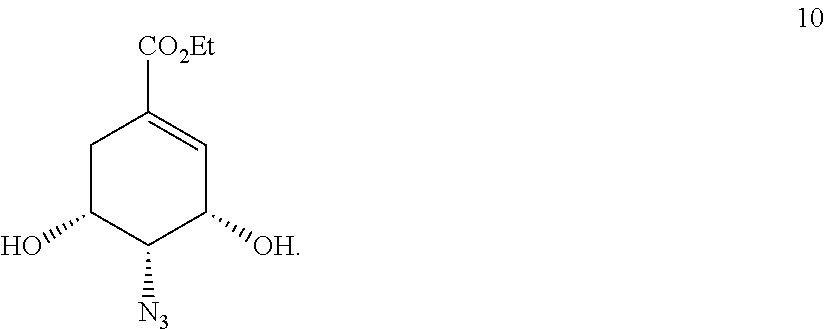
C1C(O)C([N3])C([OH])C=C1[CO2Et]
